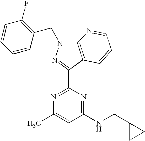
N1=C(C2=NN(CC3=C(F)C=CC=C3)C3=C2C=CC=N3)N=C(NCC2CC2)C=C1C
